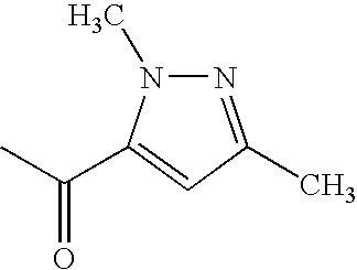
N1=C(C)C=C(C(C)=O)N1C
